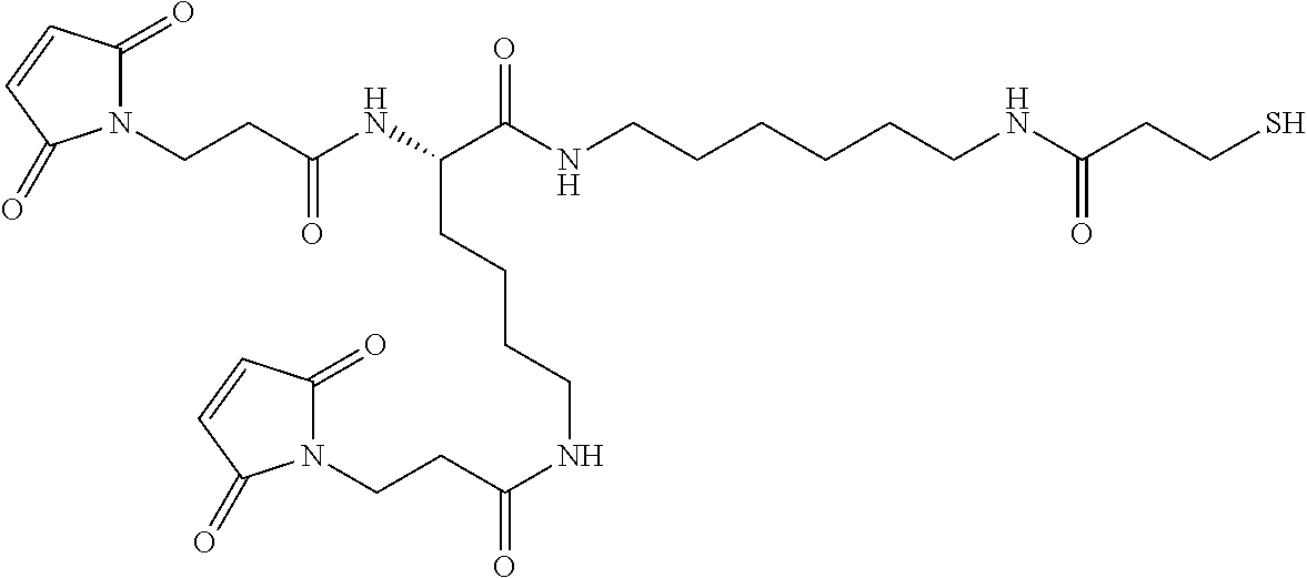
N1(CCC(NC(C(NCCCCCCNC(CCS)=O)=O)CCCCNC(CCN2C(=O)C=CC2=O)=O)=O)C(=O)C=CC1=O
